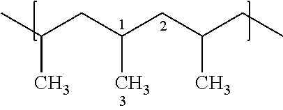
C(CC(CC(CC)C)C)(C)C
